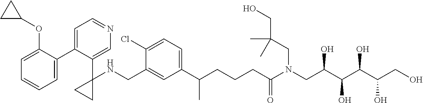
C1(C2=CC=NC=C2C2(NCC3=CC(C(CCCC(N(CC(C(C(C(CO)O)O)O)O)CC(CO)(C)C)=O)C)=CC=C3Cl)CC2)=CC=CC=C1OC1CC1
